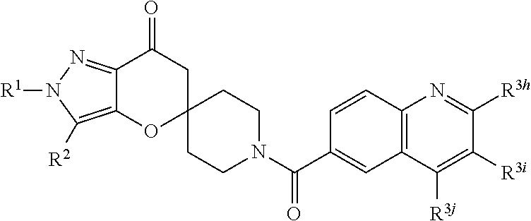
C12=C([R2])N([R1])N=C1C(=O)CC1(O2)CCN(C(C2=CC3=C(C=C2)N=C([R3h])C([R3i])=C3[R3j])=O)CC1
